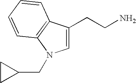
C1=C(CCN)C2=C(N1CC1CC1)C=CC=C2
